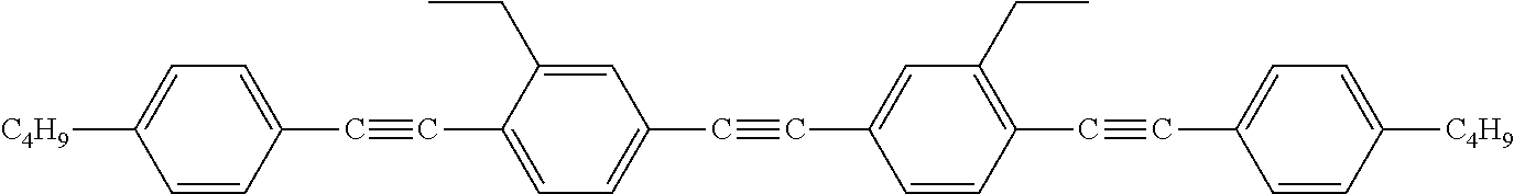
C1=C([C4H9])C=CC(C#CC2=CC=C(C#CC3=CC(CC)=C(C#CC4=CC=C([C4H9])C=C4)C=C3)C=C2CC)=C1
